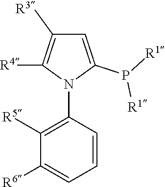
N1(C2=C([R5])C([R6])=CC=C2)C(P([R1])[R1])=CC([R3])=C1[R4]
